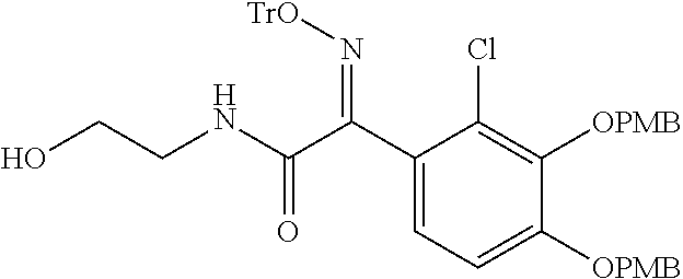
C1=C(C(C(NCCO)=O)=N[TrO])C(Cl)=C([OPMB])C([OPMB])=C1
